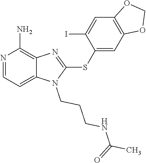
C12=CC=NC(N)=C1N=C(SC1=CC3=C(C=C1I)OCO3)N2CCCNC(C)=O
